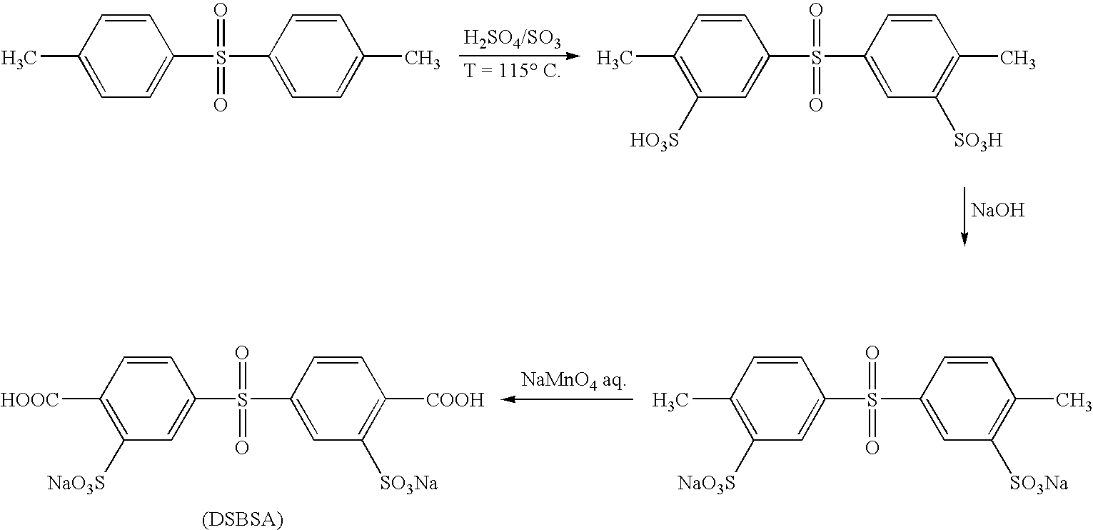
[NaOH].CC1=CC=C(S(C2=CC=C(C)C=C2)(=O)=O)C=C1.CC1=C([HO3S])C=C(S(C2=CC([SO3H])=C(C)C=C2)(=O)=O)C=C1.[HOOC]C1=C([NaO3S])C=C(S(C2=CC([SO3Na])=C([COOH])C=C2)(=O)=O)C=C1.CC1=C([NaO3S])C=C(S(C2=CC([SO3Na])=C(C)C=C2)(=O)=O)C=C1
